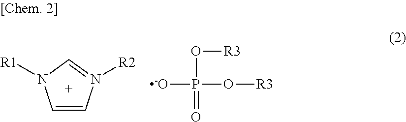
C1=CN([R2])=CN1[R1].P([O-])(O[R3])(O[R3])=O
